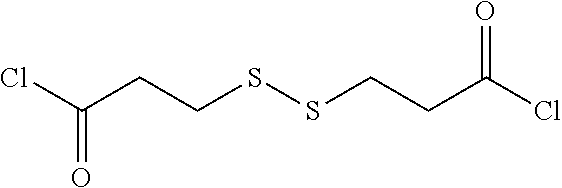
ClC(CCSSCCC(Cl)=O)=O
